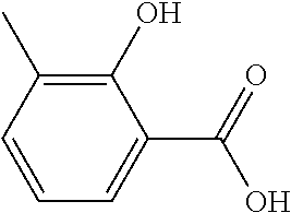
C1=CC(C)=C(O)C(C(O)=O)=C1
